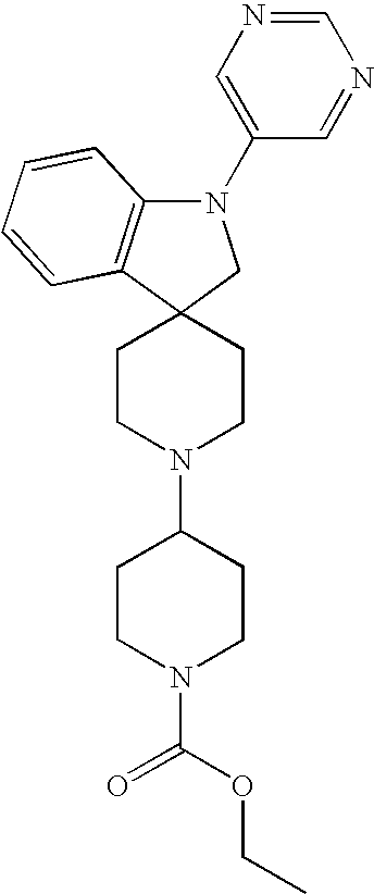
C1CN(C2CCN(C(OCC)=O)CC2)CCC12CN(C1=CN=CN=C1)C1=C2C=CC=C1
